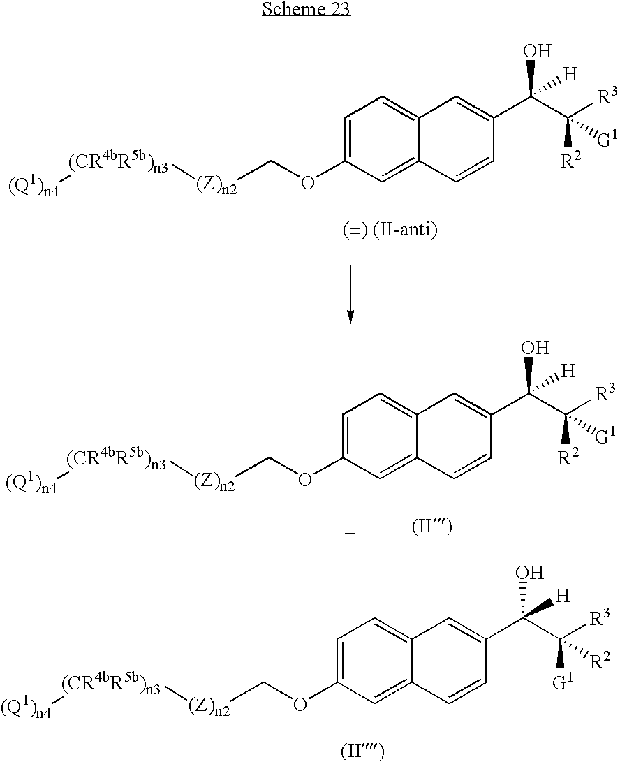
C1=C(OC[(Z)n2][(CR4bR5b)n3][(Q1)n4])C=C2C(=C1)C=C(C(C([R3])([R2])[G1])(O)[H])C=C2.[() (II-anti)].C1=C(OC[(Z)n2][(CR4bR5b)n3][(Q1)n4])C=C2C(=C1)C=C(C(C([R3])([G1])[R2])([H])O)C=C2.C1=C(OC[(Z)n2][(CR4bR5b)n3][(Q1)n4])C=C2C(=C1)C=C(C(C([R3])([R2])[G1])(O)[H])C=C2
